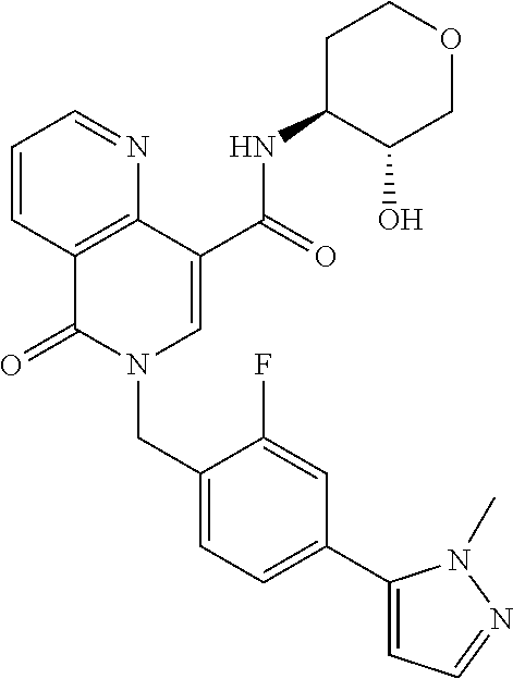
C1=CC2=C(N=C1)C(C(=O)NC1C(O)COCC1)=CN(CC1=CC=C(C3=CC=NN3C)C=C1F)C2=O
